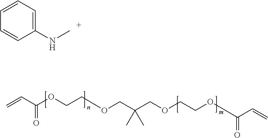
C1(NC)=CC=CC=C1.C=CC(OCCOCC(COCCOC(C=C)=O)(C)C)=O
